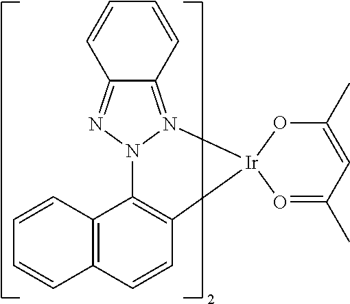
C12=NN3N(=C1C=CC=C2)[Ir]1(C2=C3C3=C(C=C2)C=CC=C3)OC(C)=CC(C)=O1
